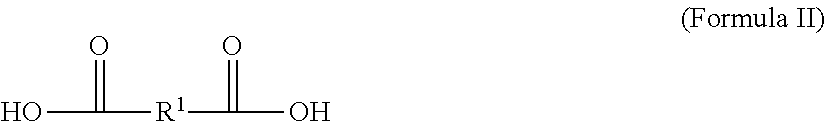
OC(=O)[R1]C(=O)O
